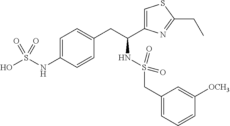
S(NC(CC1=CC=C(NS(O)(=O)=O)C=C1)C1=CSC(CC)=N1)(CC1=CC=CC([OCH3])=C1)(=O)=O
